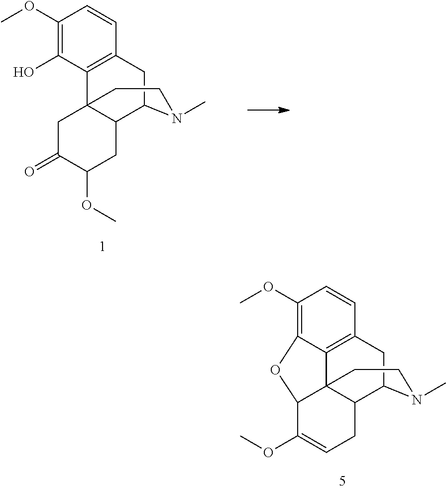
C1(OC)=C(O)C2=C(C=C1)CC1C3C2(CC(=O)C(OC)C3)CCN1C.C1(OC)=C2C3=C(C=C1)CC1C4C3(C(O2)C(OC)=CC4)CCN1C
